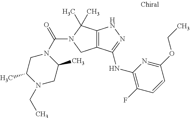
C12=C(C(NC3=C(F)C=CC(OCC)=N3)=NN1)CN(C(N1CC(C)N(CC)CC1C)=O)C2(C)C
